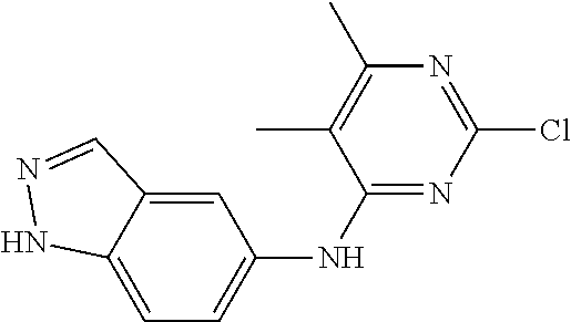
C1(C)=C(C)N=C(Cl)N=C1NC1=CC=C2C(=C1)C=NN2
